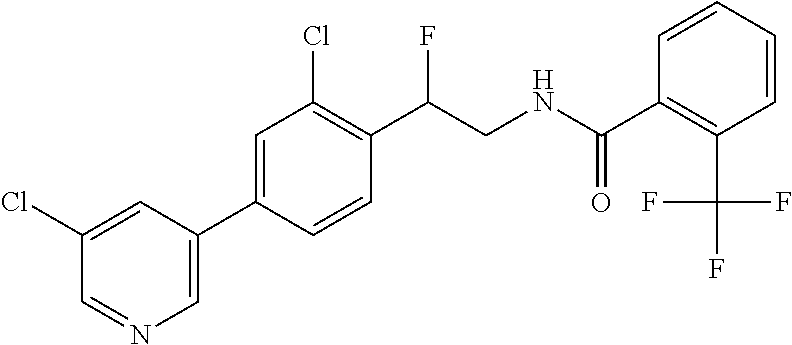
C(C1=C(Cl)C=C(C2=CN=CC(Cl)=C2)C=C1)(F)CNC(C1=C(C(F)(F)F)C=CC=C1)=O
